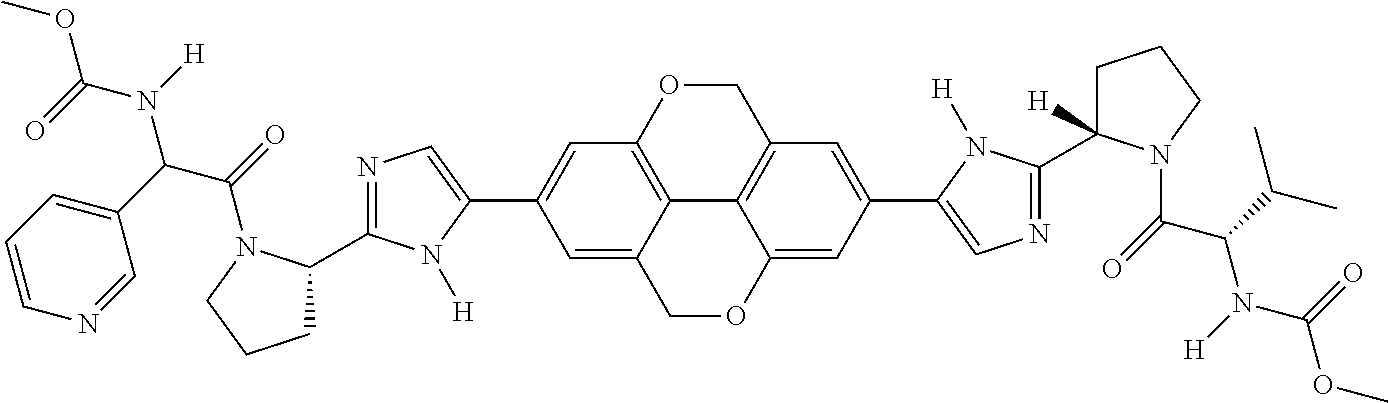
C12=C3OCC4=C1C(=CC(C1=CN=C(C5([H])CCCN5C(=O)C(C(C)C)N([H])C(=O)OC)N1[H])=C4)OCC2=CC(C1=CN=C(C2CCCN2C(=O)C(C2=CC=CN=C2)N([H])C(=O)OC)N1[H])=C3
